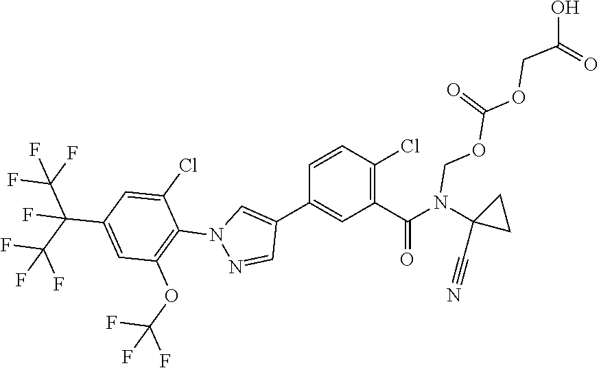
C1(C(N(C2(C#N)CC2)COC(OCC(O)=O)=O)=O)=C(Cl)C=CC(C2=CN(C3=C(OC(F)(F)F)C=C(C(C(F)(F)F)(C(F)(F)F)F)C=C3Cl)N=C2)=C1
